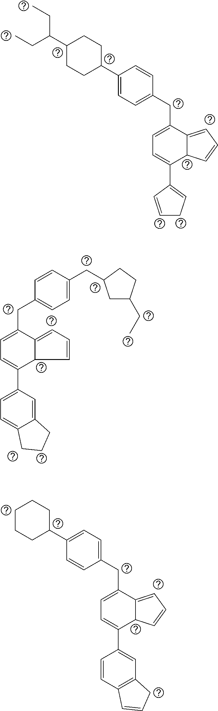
C1C(C2=CC=C(CC3=CC=C(C4=CC5=C(C=C4)C=CC5)C4C3=CC=C4)C=C2)CCCC1.C1C(C2=CC=C(CC3=CC=C(C4=CCC=C4)C4C3=CC=C4)C=C2)CCC(C(CC)CC)C1.C1=C(CC2CC(CC)CC2)C=CC(CC2=CC=C(C3=CC=C4C(=C3)CCC4)C3C2=CC=C3)=C1
